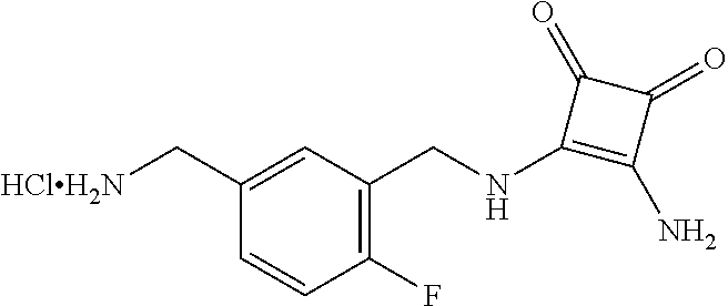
C1(F)=C(CNC2=C(N)C(=O)C2=O)C=C(C[HClH2N])C=C1
